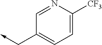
C1=NC([CF3])=CC=C1C->C
